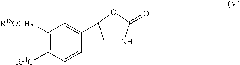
C1([R13OCH2])=C([R14O])C=CC(C2CNC(=O)O2)=C1
